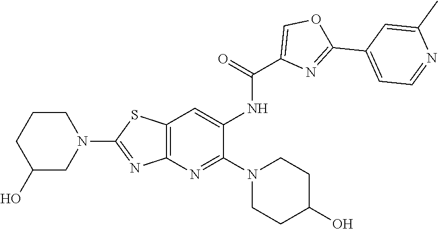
C1CN(C2=NC3=C(SC(N4CCCC(O)C4)=N3)C=C2NC(C2=COC(C3=CC=NC(C)=C3)=N2)=O)CCC1O
